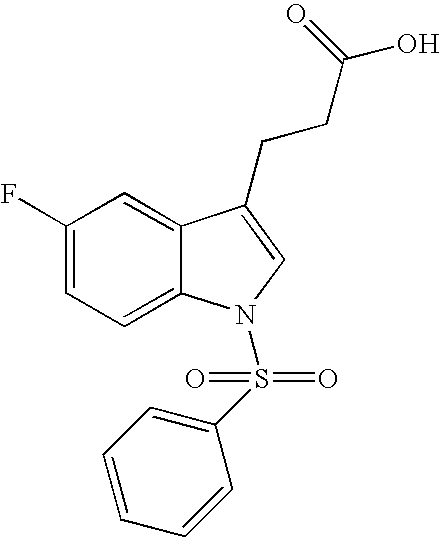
C1(F)=CC=C2C(=C1)C(CCC(O)=O)=CN2S(C1=CC=CC=C1)(=O)=O
